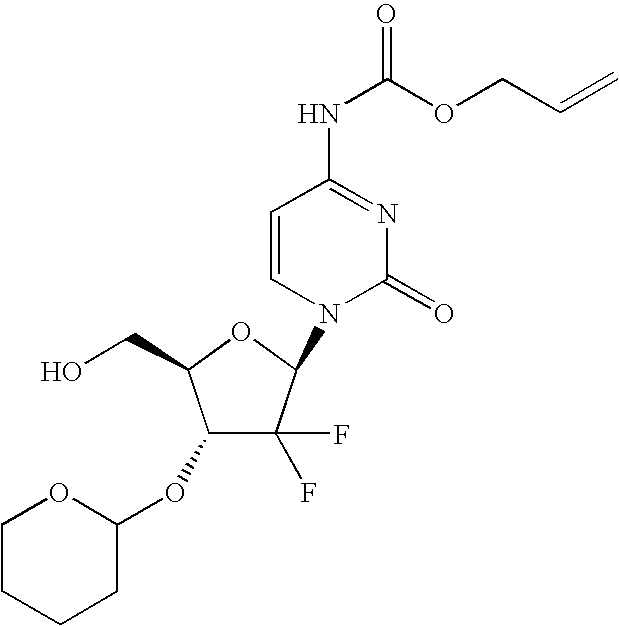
C1(OC2OCCCC2)C(F)(F)C(N2C(=O)N=C(NC(=O)OCC=C)C=C2)OC1CO
